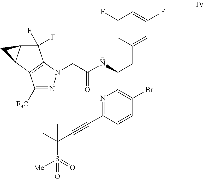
C1([F3C])=NN(CC(NC(CC2=CC(F)=CC(F)=C2)C2=C(Br)C=CC(C#CC(C)(C)S([Me])(=O)=O)=N2)=O)C2=C1C1C(C2(F)F)C1
